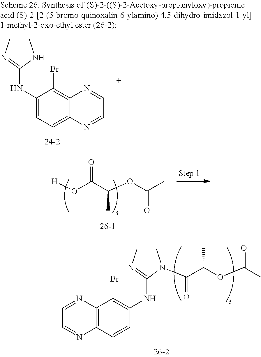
[H]OC(C(OC(C)=O)C)=O.C1(NC2=NCCN2)=CC=C2C(=C1Br)N=CC=N2.C1(NC2=NCCN2C(C(OC(C)=O)C)=O)=C(Br)C2=C(C=C1)N=CC=N2
